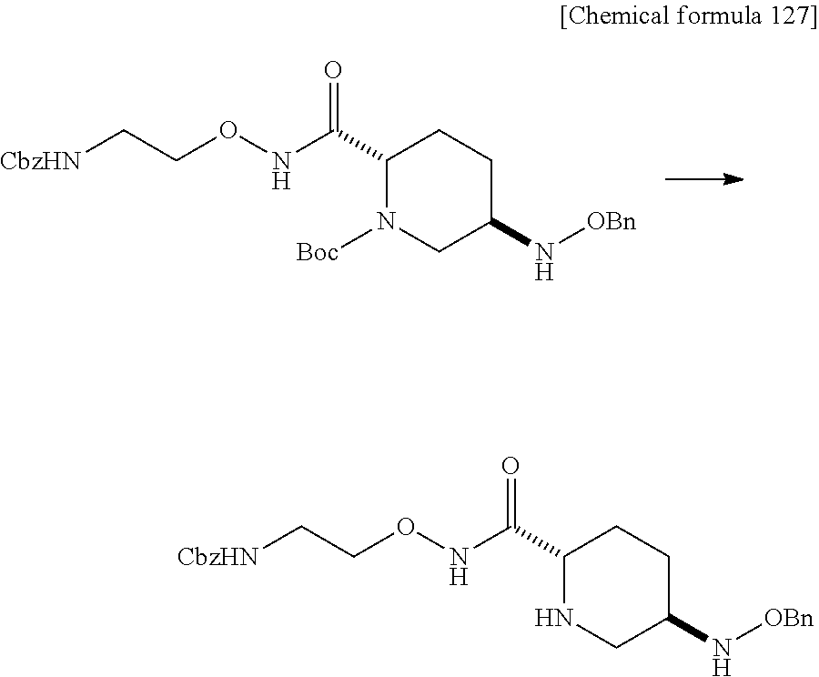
C1C(C(=O)NOCC[CbzHN])N([Boc])CC(N[OBn])C1.C1C(C(=O)NOCC[CbzHN])NCC(N[OBn])C1
